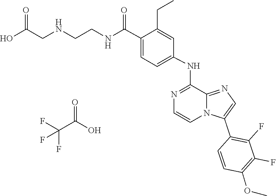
C1=C(C(NCCNCC(O)=O)=O)C(CC)=CC(NC2=NC=CN3C2=NC=C3C2=C(F)C(F)=C(OC)C=C2)=C1.O=C(O)C(F)(F)F
